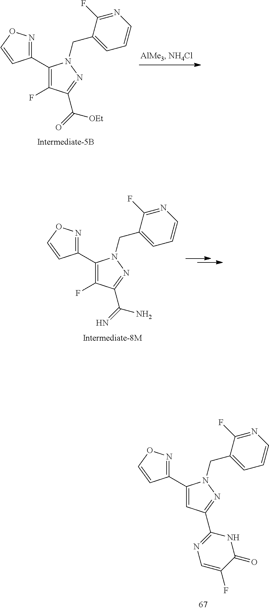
C1(C2=NOC=C2)=C(F)C(C(=N)N)=NN1CC1=CC=CN=C1F.C1(C2=NOC=C2)=CC(C2=NC=C(F)C(=O)N2)=NN1CC1=CC=CN=C1F.C1(C2=NOC=C2)=C(F)C(C(=O)[OEt])=NN1CC1=CC=CN=C1F
